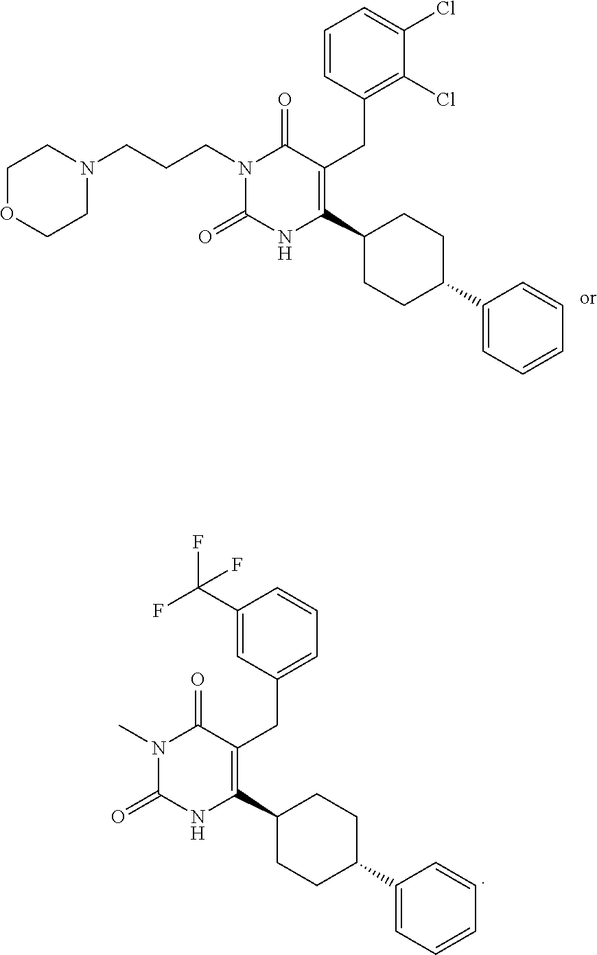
C1(C(F)(F)F)=CC(CC2=C(C3CCC(C4=CC=CC=C4)CC3)NC(=O)N(C)C2=O)=CC=C1.C1=CC(CC2=C(C3CCC(C4=CC=CC=C4)CC3)NC(=O)N(CCCN3CCOCC3)C2=O)=C(Cl)C(Cl)=C1
